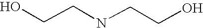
OCCNCCO
